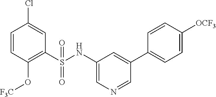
C1=CC(O[F3C])=C(S(NC2=CN=CC(C3=CC=C([OCF3])C=C3)=C2)(=O)=O)C=C1Cl
